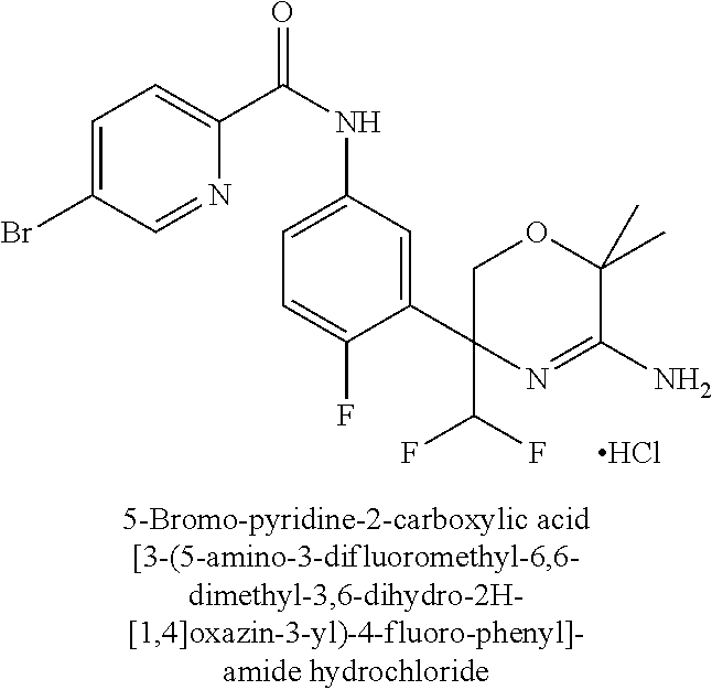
C1=C(Br)C=NC(C(NC2=CC=C(F)C(C3(C(F)F)COC(C)(C)C(N)=N3)=C2)=O)=C1.Cl
